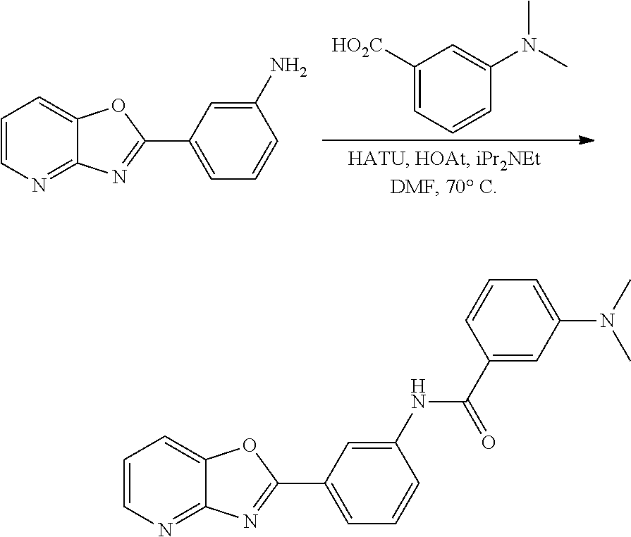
C1=CN=C2C(=C1)OC(C1=CC=CC(N)=C1)=N2.C1([HO2C])=CC=CC(N(C)C)=C1.C1=CN=C2C(=C1)OC(C1=CC=CC(NC(=O)C3=CC(N(C)C)=CC=C3)=C1)=N2
